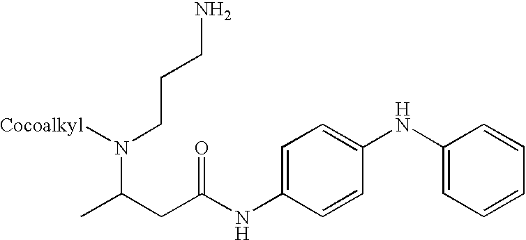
NCCCN([Cocoalkyl])C(CC(NC1=CC=C(NC2=CC=CC=C2)C=C1)=O)C
